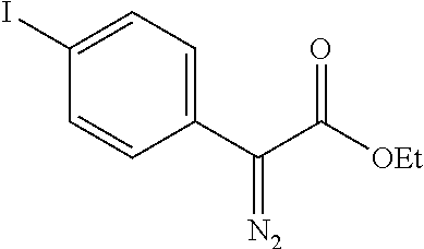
C1(C(C([OEt])=O)=[N2])=CC=C(I)C=C1
